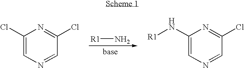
C1(Cl)=CN=CC(Cl)=N1.[R1]N.C1(N[R1])=CN=CC(Cl)=N1
